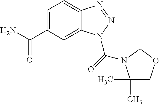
C1=C(C(N)=O)C=C2C(=C1)N=NN2C(=O)N1C(C)(C)COC1
